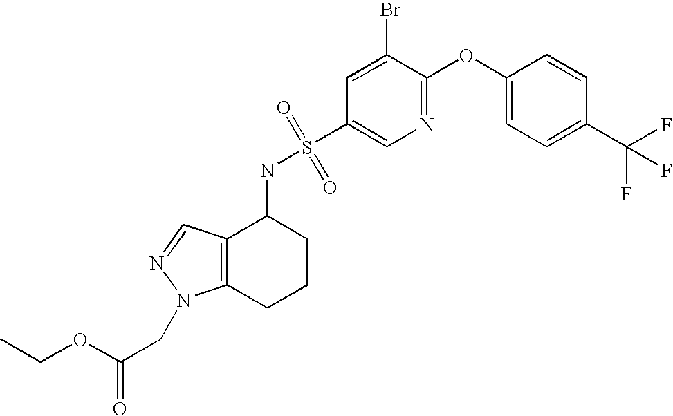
C12=C(C=NN1CC(OCC)=O)C(NS(=O)(=O)C1=CN=C(OC3=CC=C(C(F)(F)F)C=C3)C(Br)=C1)CCC2
